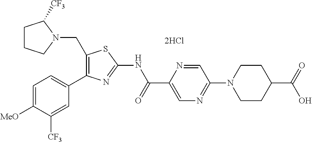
C1(CN2CCCC2[CF3])=C(C2=CC=C([MeO])C([CF3])=C2)N=C(NC(C2=CN=C(N3CCC(C(=O)O)CC3)C=N2)=O)S1
